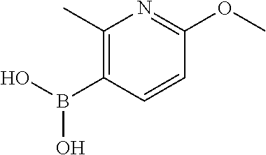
C1(C)=C(B(O)O)C=CC(OC)=N1
